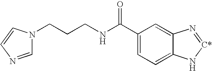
C1(C(NCCCN2C=NC=C2)=O)=CC=C2C(=C1)N=[C*]N2
